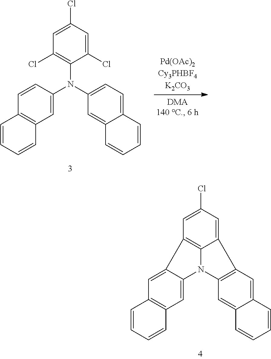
C1=CC=CC2=C1C=C1C(=C2)N2C3=C(C=C4C(=C3)C=CC=C4)C3=CC(Cl)=CC1=C23.C1=CC=CC2=C1C=CC(N(C1=CC=C3C(=C1)C=CC=C3)C1=C(Cl)C=C(Cl)C=C1Cl)=C2
